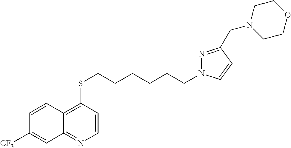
C12=NC=CC(SCCCCCCN3N=C(CN4CCOCC4)C=C3)=C1C=CC([CF3])=C2
